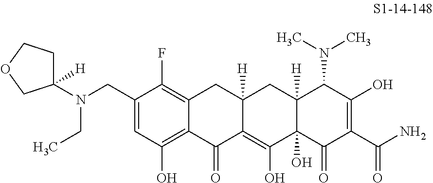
C1(CN(C2([H])CCOC2)CC)=CC(O)=C2C(=C1F)CC1([H])C(=C(O)C3(O)C([H])(C1)C(N(C)C)C(O)=C(C(=O)N)C3=O)C2=O
